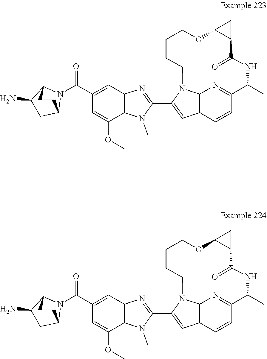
C12=C3C=CC(=N1)C(C)NC(=O)C1C(OCCCCN2C(C2=NC4=C(N2C)C(OC)=CC(C(N2C5C(N)CC2CC5)=O)=C4)=C3)C1.C12=C3C=CC(=N1)C(C)NC(=O)C1C(OCCCCN2C(C2=NC4=C(N2C)C(OC)=CC(C(N2C5C(N)CC2CC5)=O)=C4)=C3)C1
